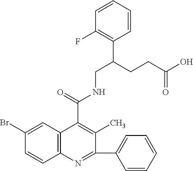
C1=CC2=C(C=C1Br)C(C(=O)NCC(CCC(O)=O)C1=C(F)C=CC=C1)=C(C)C(C1=CC=CC=C1)=N2
